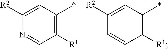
C1([R2])=CC(*)=C([R1])C=N1.C1([R2])=CC(*)=C([R1])C=C1
